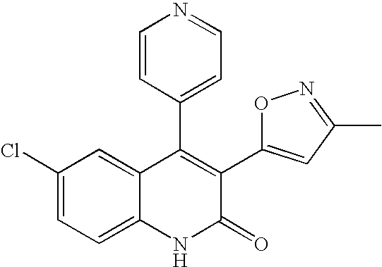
C1(Cl)=CC=C2C(=C1)C(C1=CC=NC=C1)=C(C1=CC(C)=NO1)C(=O)N2
